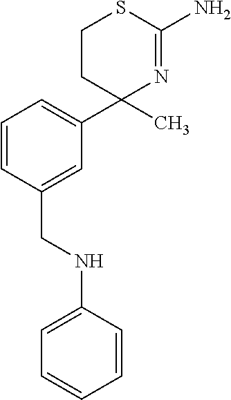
C1CC(C2=CC=CC(CNC3=CC=CC=C3)=C2)(C)N=C(N)S1
